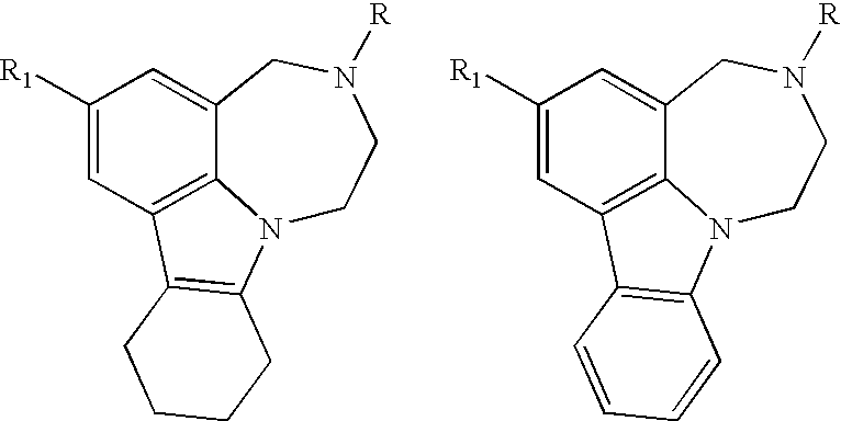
C1([R1])=CC2=C3C(=C1)CN([R])CCN3C1=C2CCCC1.C1([R1])=CC2=C3C(=C1)CN([R])CCN3C1=C2C=CC=C1
